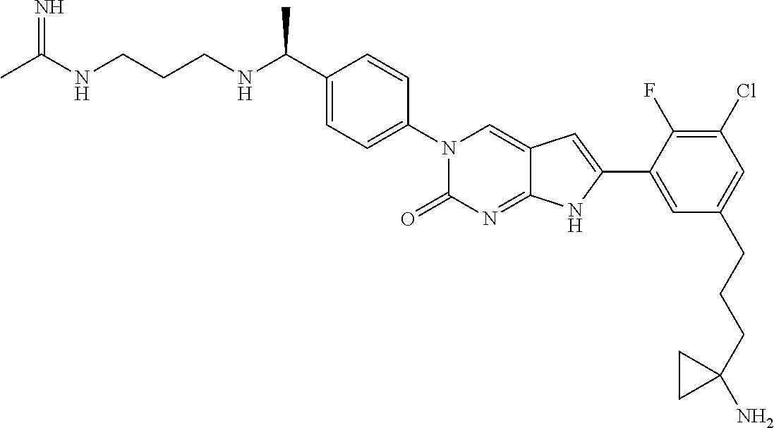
CC(NCCCNC(C1=CC=C(N2C(=O)N=C3C(=C2)C=C(C2=CC(CCCC4(N)CC4)=CC(Cl)=C2F)N3)C=C1)C)=N
